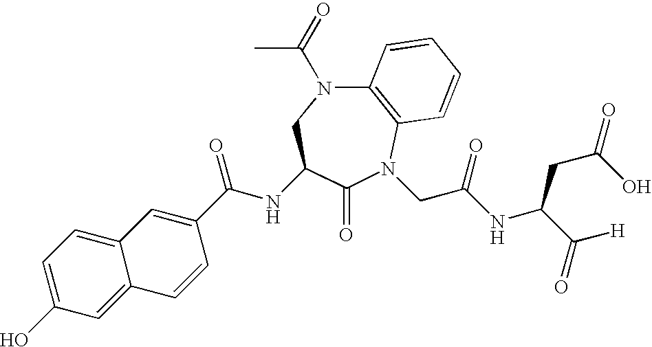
C12=C(N(CC(NC(C(=O)[H])CC(=O)O)=O)C(=O)C(NC(C3=CC4=CC=C(O)C=C4C=C3)=O)CN1C(C)=O)C=CC=C2
